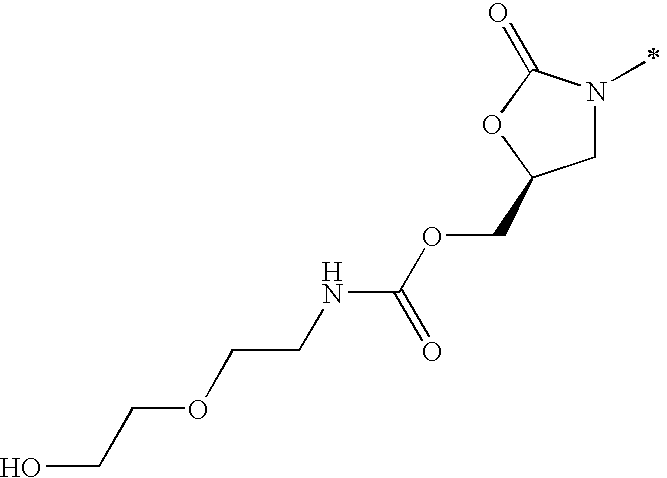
C1N(C)C(=O)OC1COC(NCCOCCO)=O
